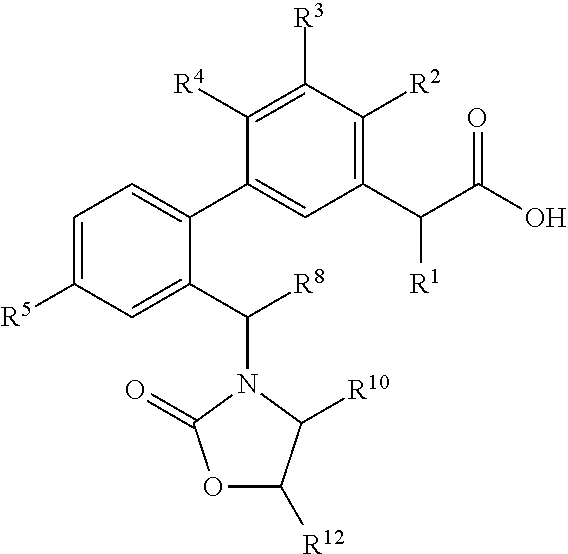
C1=C([R5])C=C(C([R8])N2C([R10])C([R12])OC2=O)C(C2=CC(C(C(O)=O)[R1])=C([R2])C([R3])=C2[R4])=C1
